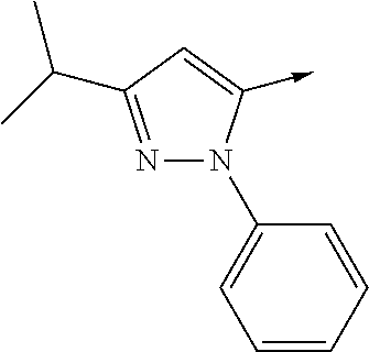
N1=C(C(C)C)C=C(->C)N1C1=CC=CC=C1
